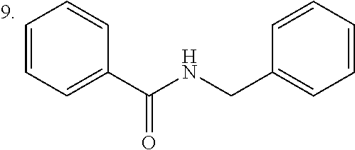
C1=CC=C(C(NCC2=CC=CC=C2)=O)C=C1
